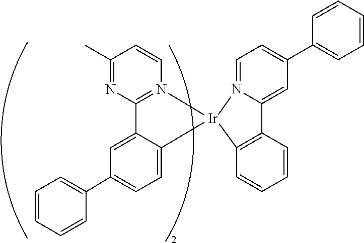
C1=CC=CC(C2=CC=C3C(=C2)C2=N(C=CC(C)=N2)[Ir]32N3=CC=C(C4=CC=CC=C4)C=C3C3=C2C=CC=C3)=C1
